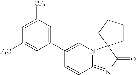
C1=C([CF3])C=C(C2=CN3C(=NC(=O)C34CCCC4)C=C2)C=C1[F3C]
